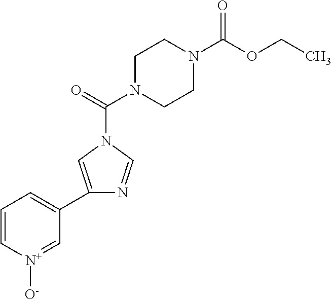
C1=C[N+]([O-])=CC(C2=CN(C(=O)N3CCN(C(OCC)=O)CC3)C=N2)=C1
